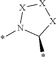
*N1C(*)[X][X][X]1
